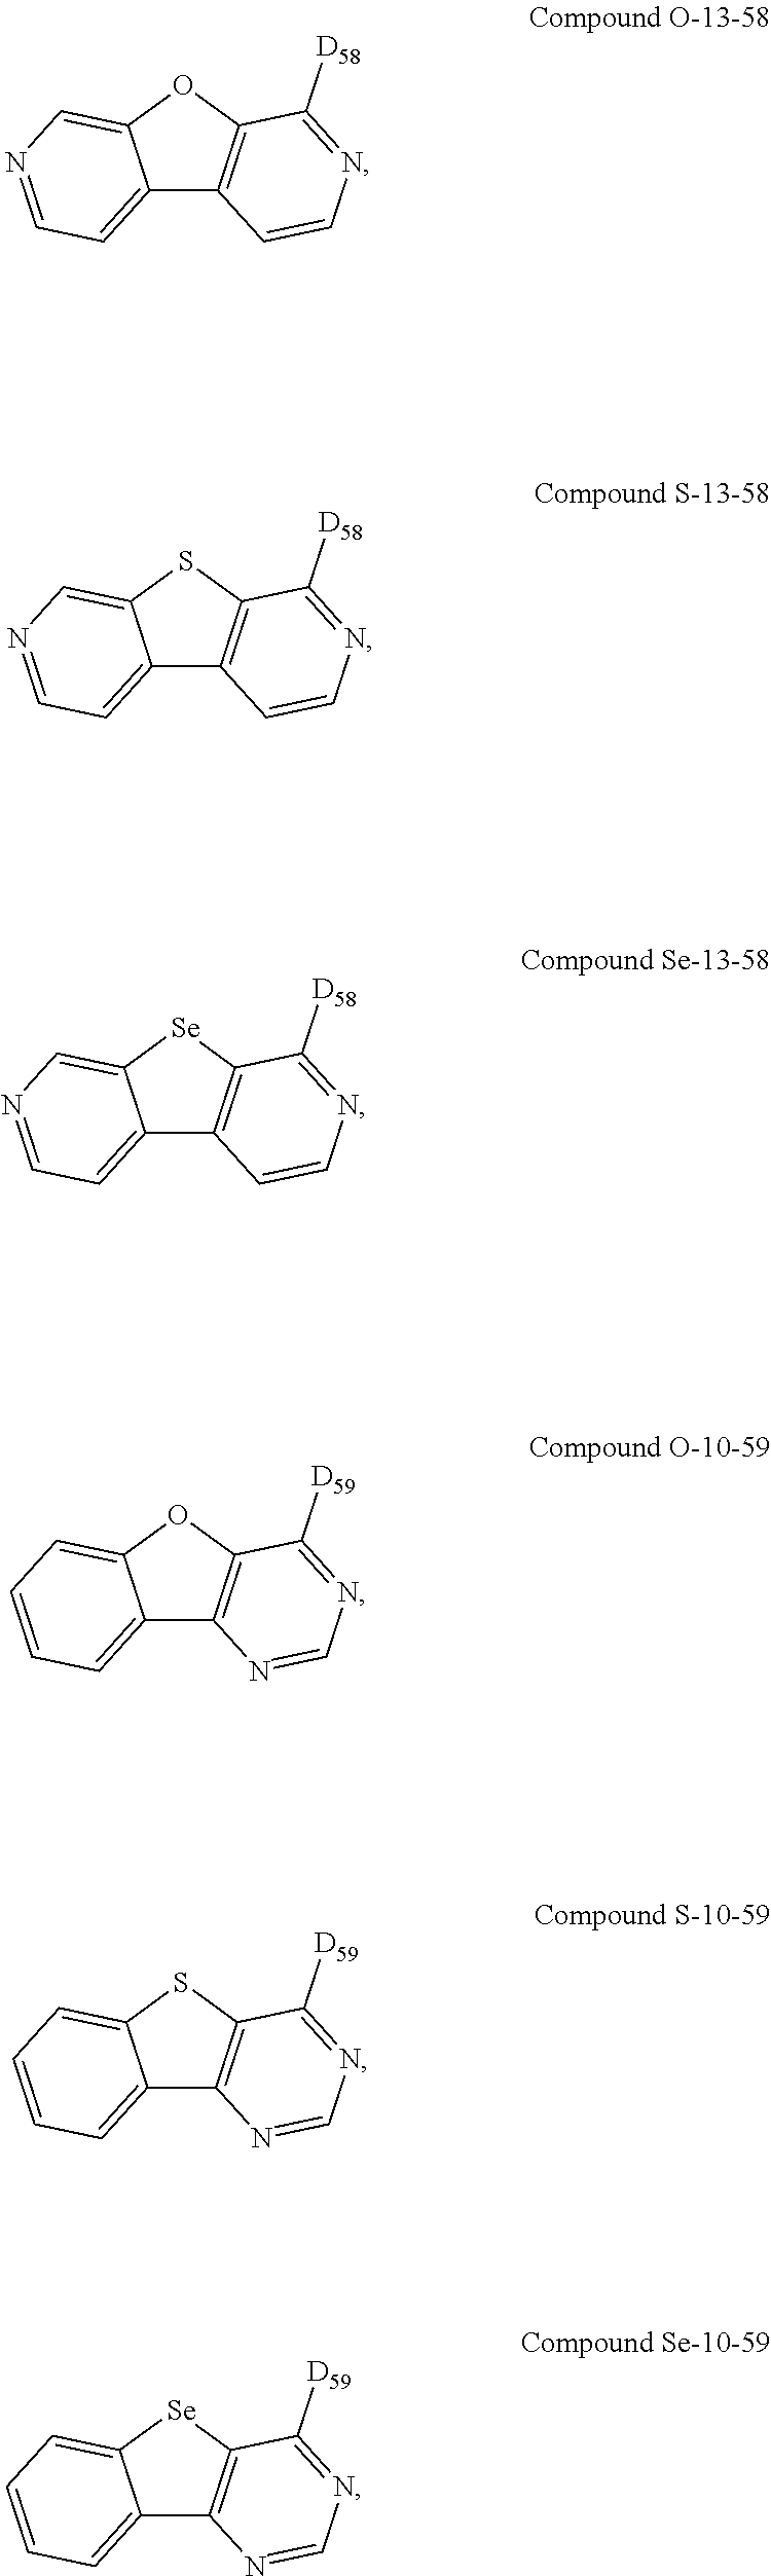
C12=CC=NC=C1OC1=C2C=CN=C1[D58].C12=CC=NC=C1SC1=C2C=CN=C1[D58].C12=CC=NC=C1[Se]C1=C2C=CN=C1[D58].C12=CC=CC=C1OC1=C2N=CN=C1[D59].C12=CC=CC=C1SC1=C2N=CN=C1[D59].C12=CC=CC=C1[Se]C1=C2N=CN=C1[D59]
